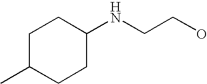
C1(NCCO)CCC(C)CC1
